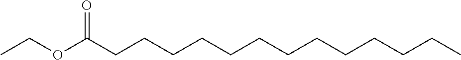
O=C(CCCCCCCCCCCCC)OCC
